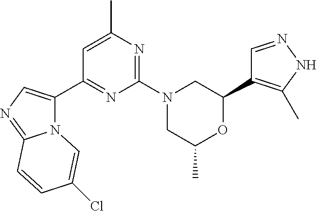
C1=NNC(C)=C1C1CN(C2=NC(C)=CC(C3=CN=C4N3C=C(Cl)C=C4)=N2)CC(C)O1
